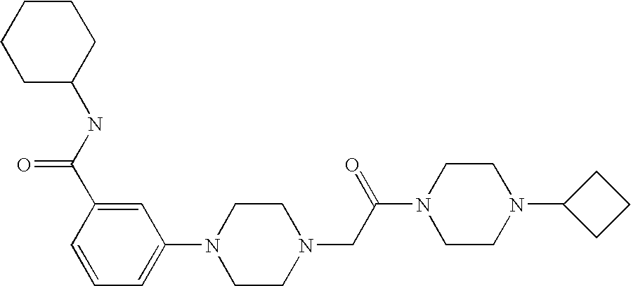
C1=C(C(NC2CCCCC2)=O)C=CC=C1N1CCN(CC(N2CCN(C3CCC3)CC2)=O)CC1
